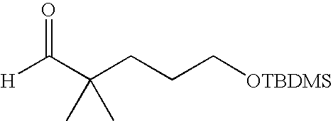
[H]C(C(CCC[OTBDMS])(C)C)=O
